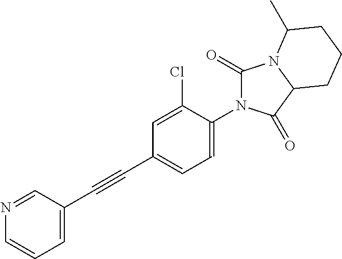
C1=CN=CC(C#CC2=CC=C(N3C(=O)N4C(C3=O)CCCC4C)C(Cl)=C2)=C1
